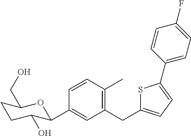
C1=CC(C)=C(CC2=CC=C(C3=CC=C(F)C=C3)S2)C=C1C1C(O)CCC(CO)O1
